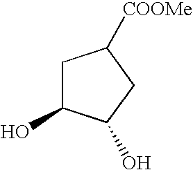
C1C(O)C(O)CC1[COOMe]
